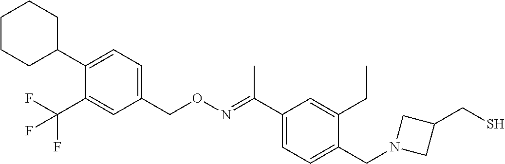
C1(CON=C(C2=CC=C(CN3CC(CS)C3)C(CC)=C2)C)=CC=C(C2CCCCC2)C(C(F)(F)F)=C1
